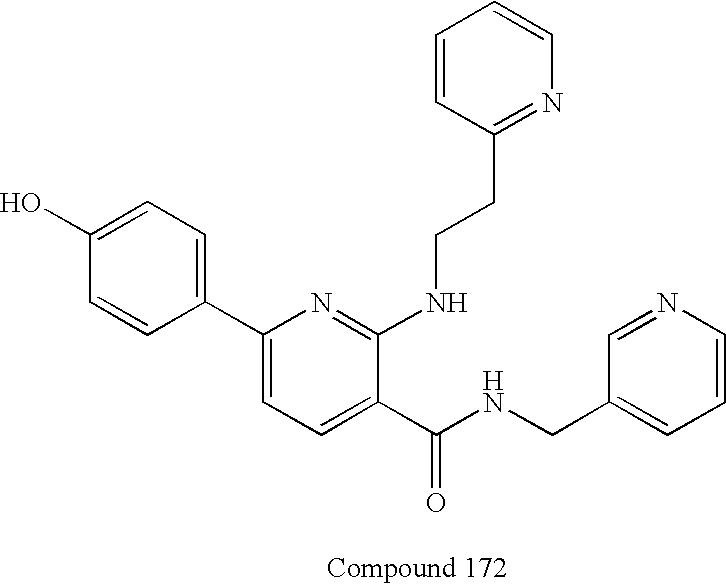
C1(C2=CC=C(O)C=C2)=CC=C(C(NCC2=CC=CN=C2)=O)C(NCCC2=NC=CC=C2)=N1
